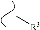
C[R3]
